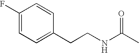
C1(F)=CC=C(CCNC(C)=O)C=C1
